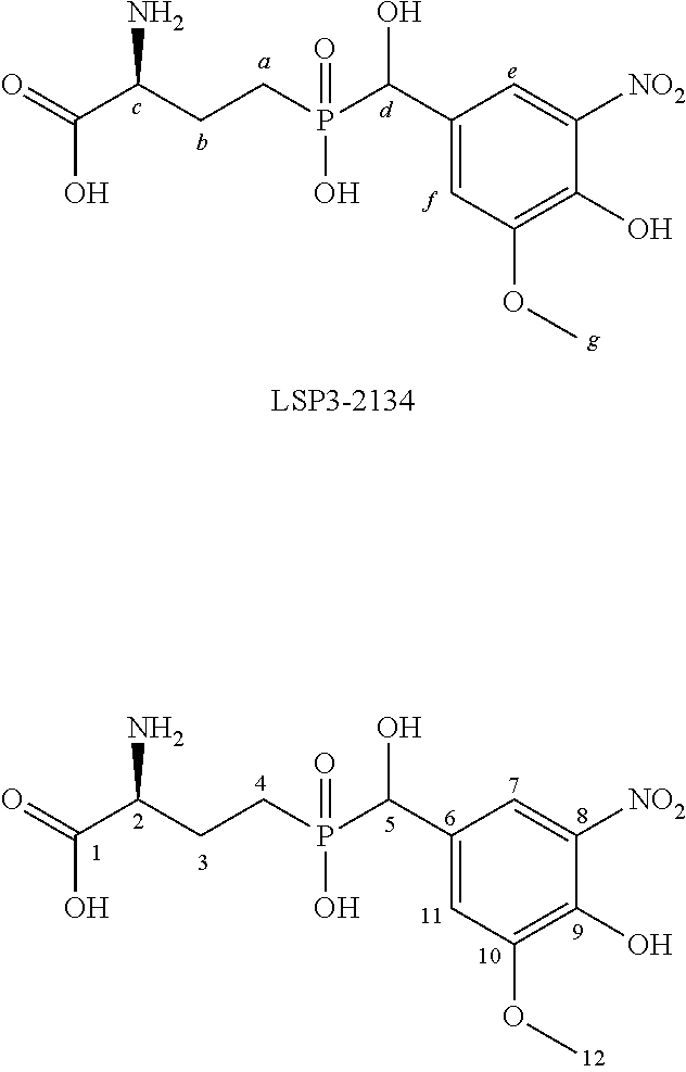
O=C(C(CCP(C(C1=CC(OC)=C(O)C([NO2])=C1)O)(=O)O)N)O.O=C(C(CCP(C(C1=CC(OC)=C(O)C([NO2])=C1)O)(=O)O)N)O
